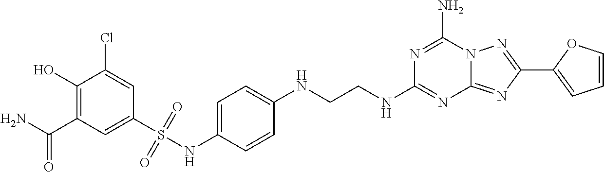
C1(O)=C(C(N)=O)C=C(S(NC2=CC=C(NCCNC3=NC4=NC(C5=CC=CO5)=NN4C(N)=N3)C=C2)(=O)=O)C=C1Cl
